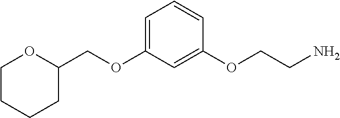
C1=C(OCC2OCCCC2)C=C(OCCN)C=C1
